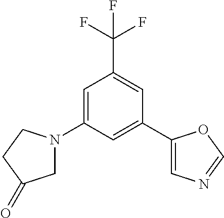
C1=C(N2CC(=O)CC2)C=C(C2=CN=CO2)C=C1C(F)(F)F
